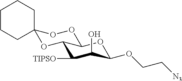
C1([TIPSO])C(O)C(OCC[N3])OC2C1OC1(OO2)CCCCC1
